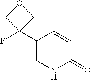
C1(C2(F)COC2)=CNC(=O)C=C1
